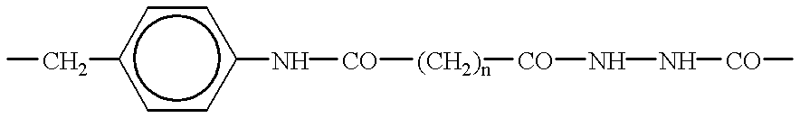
CCc1ccc(N[CO][(CH2)n][CO]NN[CO]C)cc1
